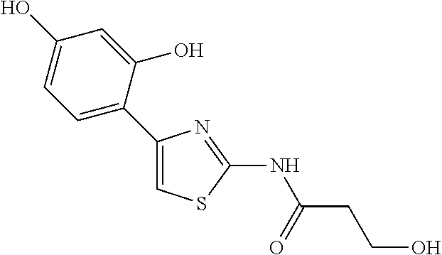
C1(C2=CC=C(O)C=C2O)=CSC(NC(=O)CCO)=N1
